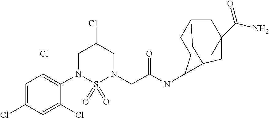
C1=C(Cl)C=C(Cl)C(N2S(=O)(=O)N(CC(NC3C4CC5CC(C(=O)N)(CC3C5)C4)=O)CC(Cl)C2)=C1Cl
